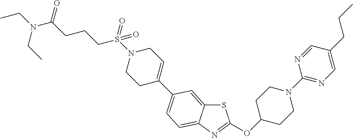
S1C2=CC(C3=CCN(S(CCCC(N(CC)CC)=O)(=O)=O)CC3)=CC=C2N=C1OC1CCN(C2=NC=C(CCC)C=N2)CC1
